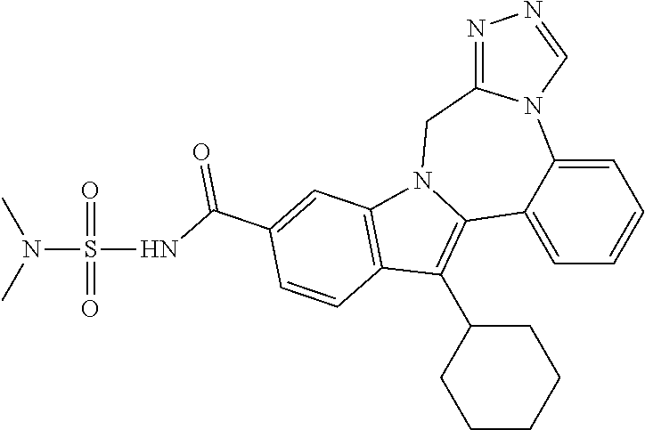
C1=C2C(=CC=C1)C1=C(C3CCCCC3)C3=C(N1CC1=NN=CN21)C=C(C(NS(N(C)C)(=O)=O)=O)C=C3
